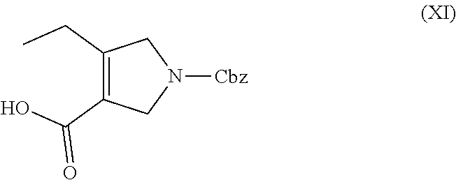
C1(CC)=C(C(=O)O)CN([Cbz])C1
